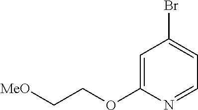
C1=C(OCC[MeO])N=CC=C1Br
